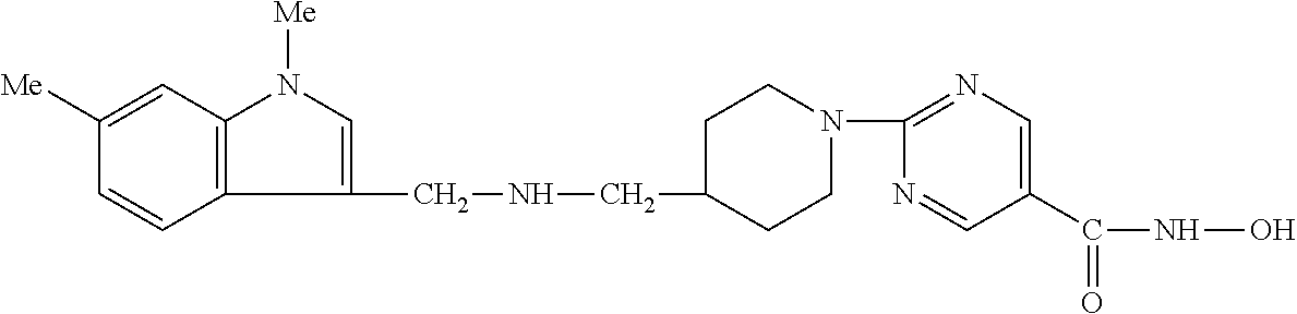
C1(CNCC2CCN(C3=NC=C(C(NO)=O)C=N3)CC2)=CN([Me])C2=C1C=CC([Me])=C2
